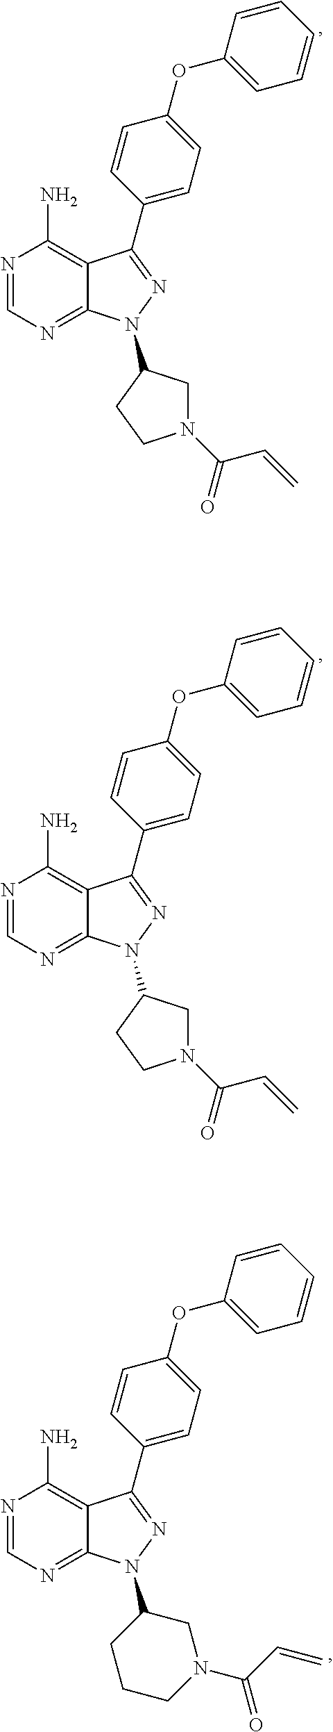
N1=C2C(=C(N)N=C1)C(C1=CC=C(OC3=CC=CC=C3)C=C1)=NN2C1CN(C(C=C)=O)CC1.N1=C2C(=C(N)N=C1)C(C1=CC=C(OC3=CC=CC=C3)C=C1)=NN2C1CCCN(C(C=C)=O)C1.N1=C2C(=C(N)N=C1)C(C1=CC=C(OC3=CC=CC=C3)C=C1)=NN2C1CN(C(C=C)=O)CC1
